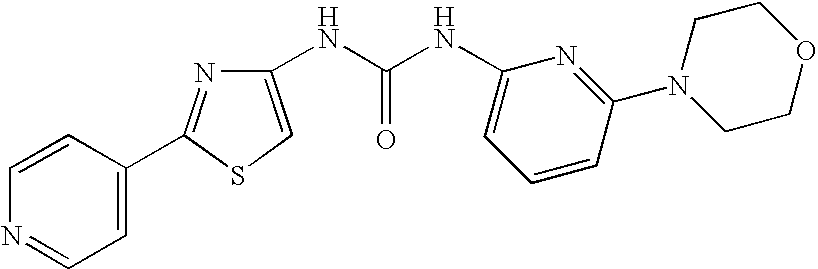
C1=CN=CC=C1C1=NC(NC(NC2=CC=CC(N3CCOCC3)=N2)=O)=CS1
